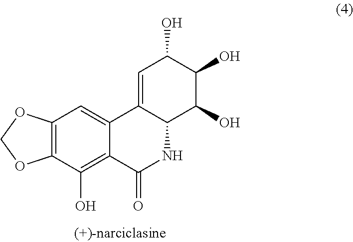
C12=CC(O)C(O)C(O)C1NC(=O)C1=C(O)C3=C(C=C21)OCO3
